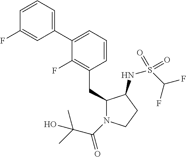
C1(C2=CC=CC(CC3N(C(C(C)(C)O)=O)CCC3NS(C(F)F)(=O)=O)=C2F)=CC=CC(F)=C1
